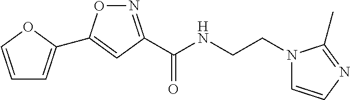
C1=COC(C2=CC(C(NCCN3C=CN=C3C)=O)=NO2)=C1
